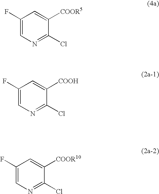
C1(F)=CN=C(Cl)C([COOR5])=C1.C1(F)=CN=C(Cl)C([COOH])=C1.C1(F)=CN=C(Cl)C([COOR10])=C1
